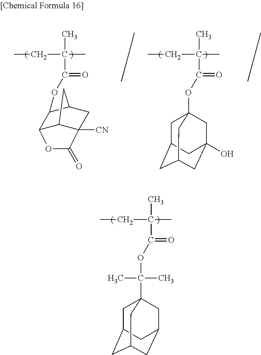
C12C(OC(=O)C(C)(C)CC)C3CC1C([CN])(C(=O)O2)C3.O(C(=O)C(C)(C)CC)C12CC3CC(CC(O)(C1)C3)C2.O(C(=O)C(C)(C)CC)C(C12CC3CC(CC(C1)C3)C2)(C)C
